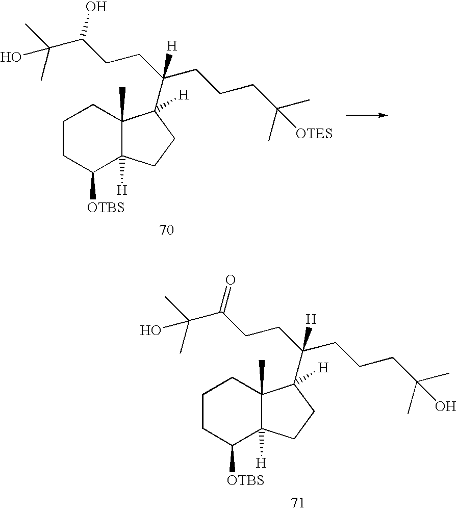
C1([OTBS])C2([H])C(C)(CCC1)C([H])(C(CCC(C(O)(C)C)O)(CCCC(C)([OTES])C)[H])CC2.C1([OTBS])C2([H])C(C)(CCC1)C([H])(C(CCC(C(O)(C)C)=O)(CCCC(C)(O)C)[H])CC2
